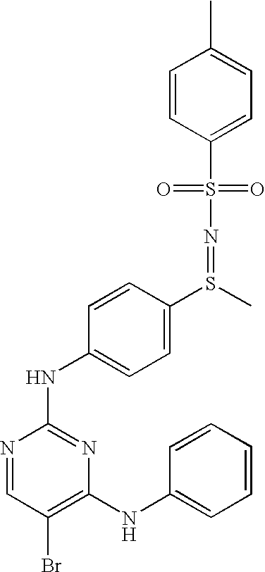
C1(S(C)=NS(C2=CC=C(C)C=C2)(=O)=O)=CC=C(NC2=NC(NC3=CC=CC=C3)=C(Br)C=N2)C=C1
